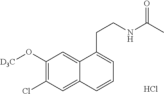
C1(O[D3C])=C(Cl)C=C2C(=C1)C(CCNC(C)=O)=CC=C2.Cl
